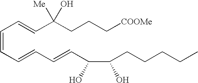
C(=CC=CC(CCC[COOMe])(O)[Me])C=CC=CC(C(CCCCC)O)O
